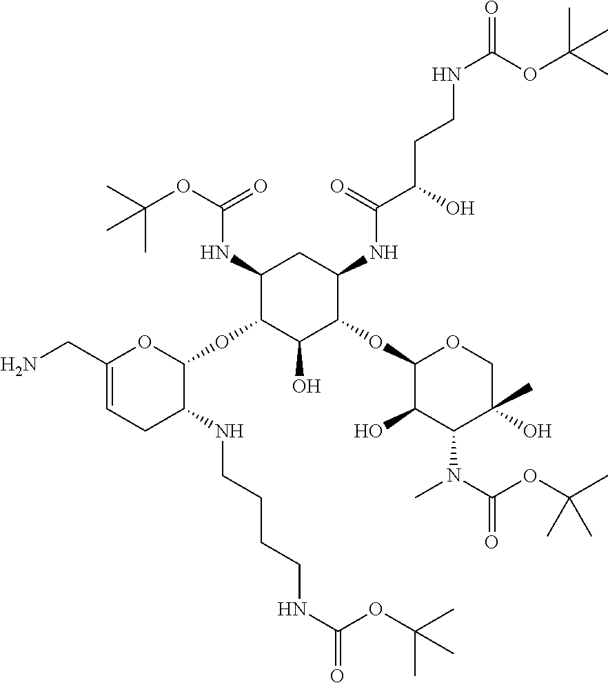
C1(NC(OC(C)(C)C)=O)C(OC2OC(CN)=CCC2NCCCCNC(=O)OC(C)(C)C)C(O)C(OC2C(O)C(N(C)C(=O)OC(C)(C)C)C(C)(O)CO2)C(NC(C(O)CCNC(=O)OC(C)(C)C)=O)C1
